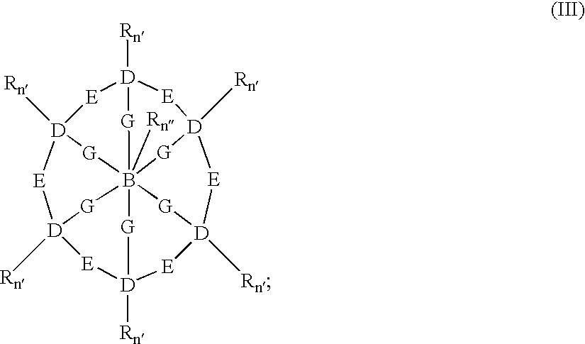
[E]1[D]2([Rn])[G]B3456([Rn])[G][D]([Rn])([E][D]([Rn])([G]3)[E][D]([Rn])([G]4)[E]2)[E][D]([Rn])([E][D]1([Rn])[G]5)[G]6
